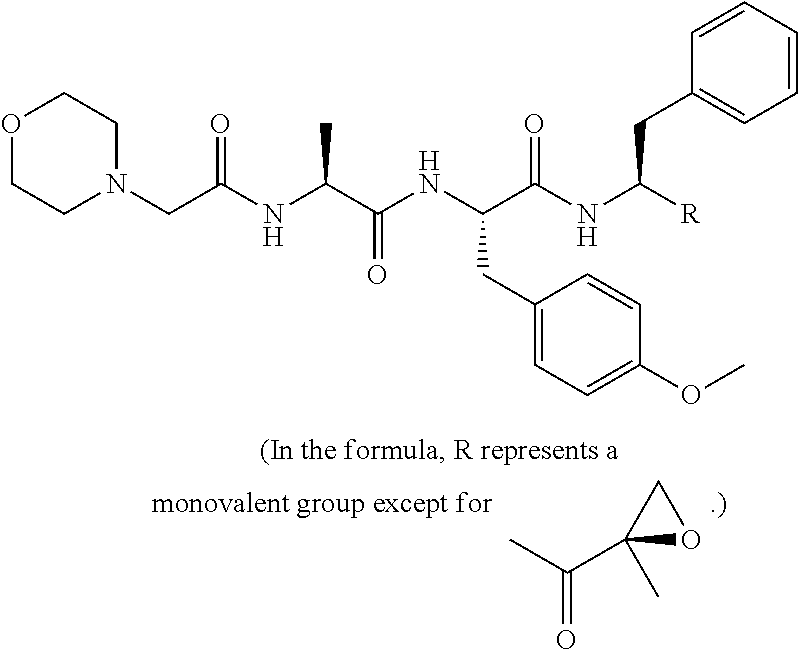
CC(C1(C)OC1)=O.C(NC(C(NC(C(NC([R])CC1=CC=CC=C1)=O)CC1=CC=C(OC)C=C1)=O)C)(=O)CN1CCOCC1
